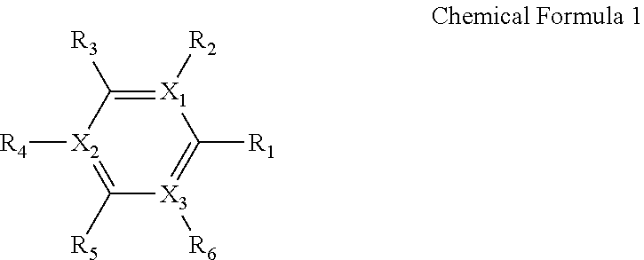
[X1]1([R2])=C([R3])[X2]([R4])=C([R5])[X3]([R6])=C1[R1]
